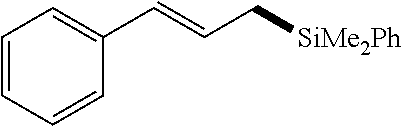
C1(C=CC[SiMe2Ph])=CC=CC=C1
